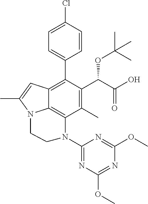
C1=C(Cl)C=CC(C2=C3C4=C(C(C)=C2C(C(O)=O)OC(C)(C)C)N(C2=NC(OC)=NC(OC)=N2)CCN4C(C)=C3)=C1
